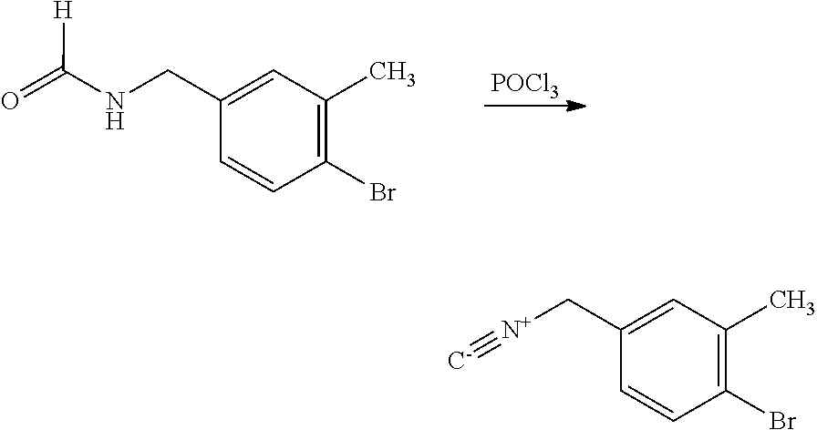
[POCl3].C1(Br)=C(C)C=C(CNC(=O)[H])C=C1.C1(Br)=C(C)C=C(C[N+]#[C-])C=C1
